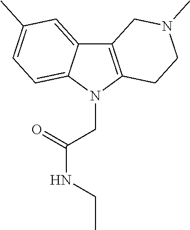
C12=C(N(CC(NCC)=O)C3=CC=C(C)C=C13)CCN(C)C2
